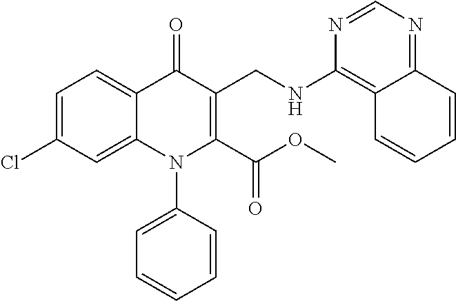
C1=C(Cl)C=C2C(=C1)C(=O)C(CNC1=C3C(=NC=N1)C=CC=C3)=C(C(OC)=O)N2C1=CC=CC=C1
